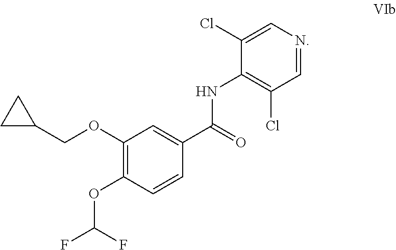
C1(OCC2CC2)=C(OC(F)F)C=CC(C(=O)NC2=C(Cl)C=NC=C2Cl)=C1
